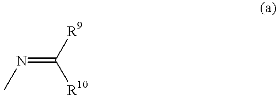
N(=C([R10])[R9])C
